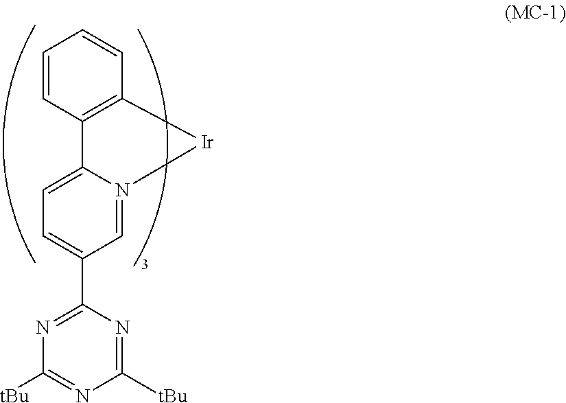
C1=CC2=C(C=C1)[Ir]N1=CC(C3=NC([tBu])=NC([tBu])=N3)=CC=C21
